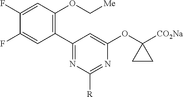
C1(C2=C(OC[Me])C=C(F)C(F)=C2)=NC([R])=NC(OC2([CO2Na])CC2)=C1
